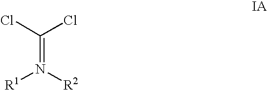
C(=N([R1])[R2])(Cl)Cl
